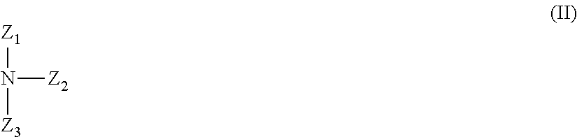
[Z1]N([Z2])[Z3]
